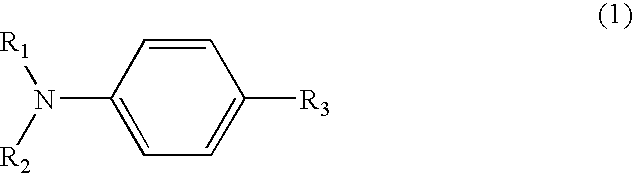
C1=CC(N([R1])[R2])=CC=C1[R3]
